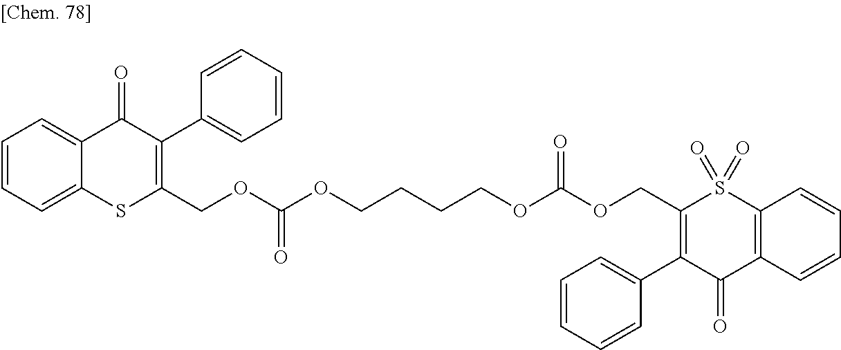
C1=CC=C2C(=C1)C(=O)C(C1=CC=CC=C1)=C(COC(OCCCCOC(OCC1=C(C3=CC=CC=C3)C(=O)C3=C(S1(=O)=O)C=CC=C3)=O)=O)S2
